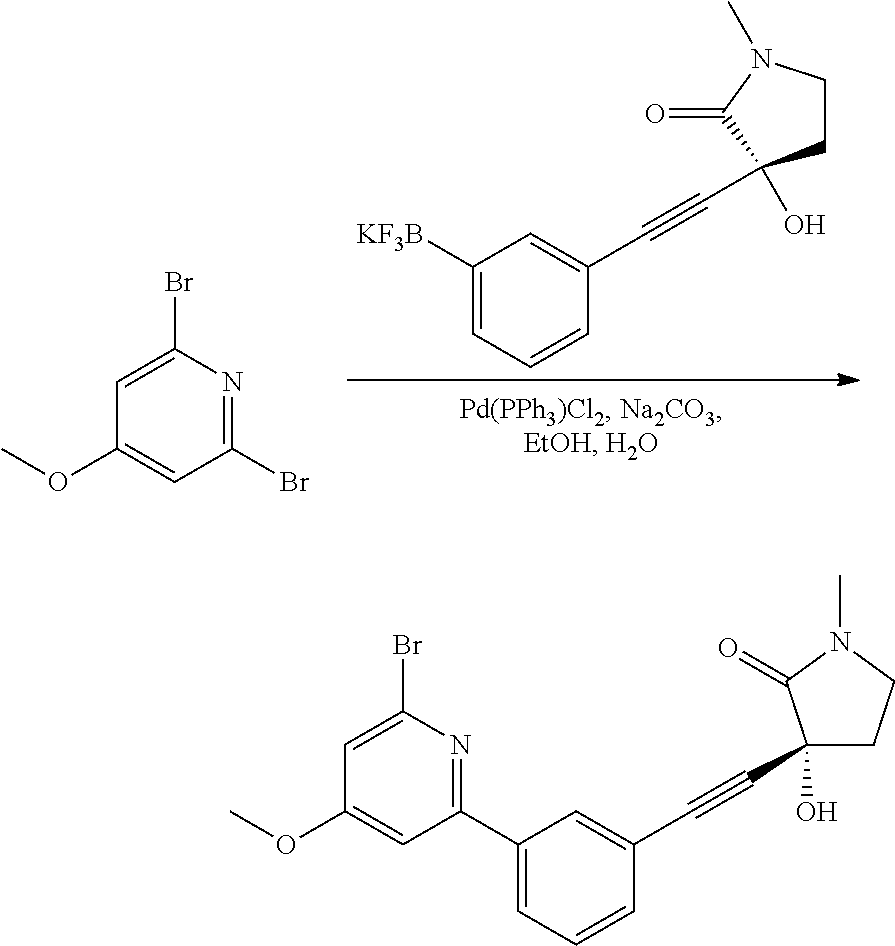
[KF3B]C1=CC=CC(C#CC2(O)CCN(C)C2=O)=C1.C1(OC)=CC(Br)=NC(Br)=C1.C1(C2=NC(Br)=CC(OC)=C2)=CC=CC(C#CC2(O)CCN(C)C2=O)=C1
